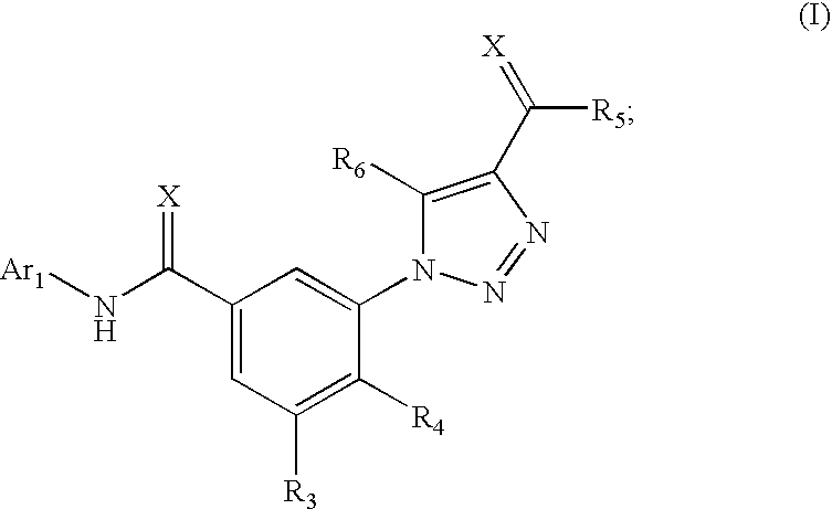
C1(C(N[Ar1])=[X])=CC([R3])=C([R4])C(N2C([R6])=C(C([R5])=[X])N=N2)=C1
